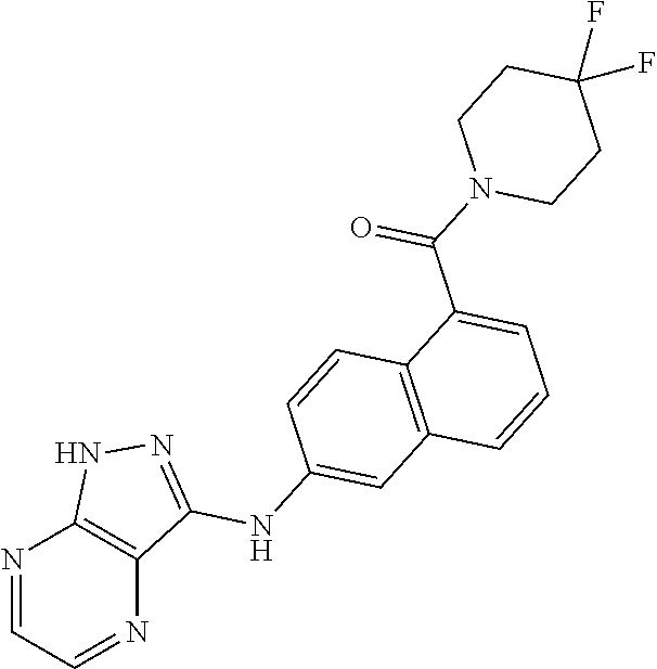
N1=CC=NC2=C1NN=C2NC1=CC2=C(C=C1)C(C(N1CCC(F)(F)CC1)=O)=CC=C2
